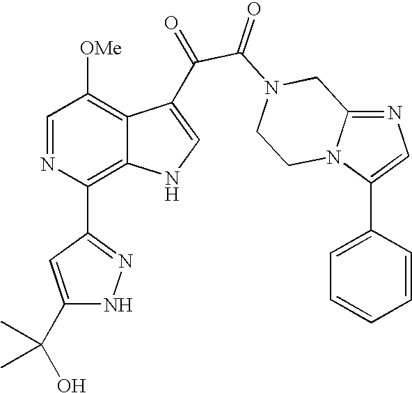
N1=C2N(C(C3=CC=CC=C3)=C1)CCN(C(=O)C(=O)C1=CNC3=C(C4=NNC(C(O)(C)C)=C4)N=CC([OMe])=C31)C2
